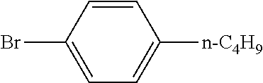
C1=CC(Br)=CC=C1[n-C4H9]
